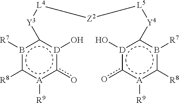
b1([R7])c([R8])[A]([R9])c(o)[D](O)c1[Y3][L4][Z2][L5][Y4]c1b([R7])c([R8])[A]([R9])c(o)[D]1O
